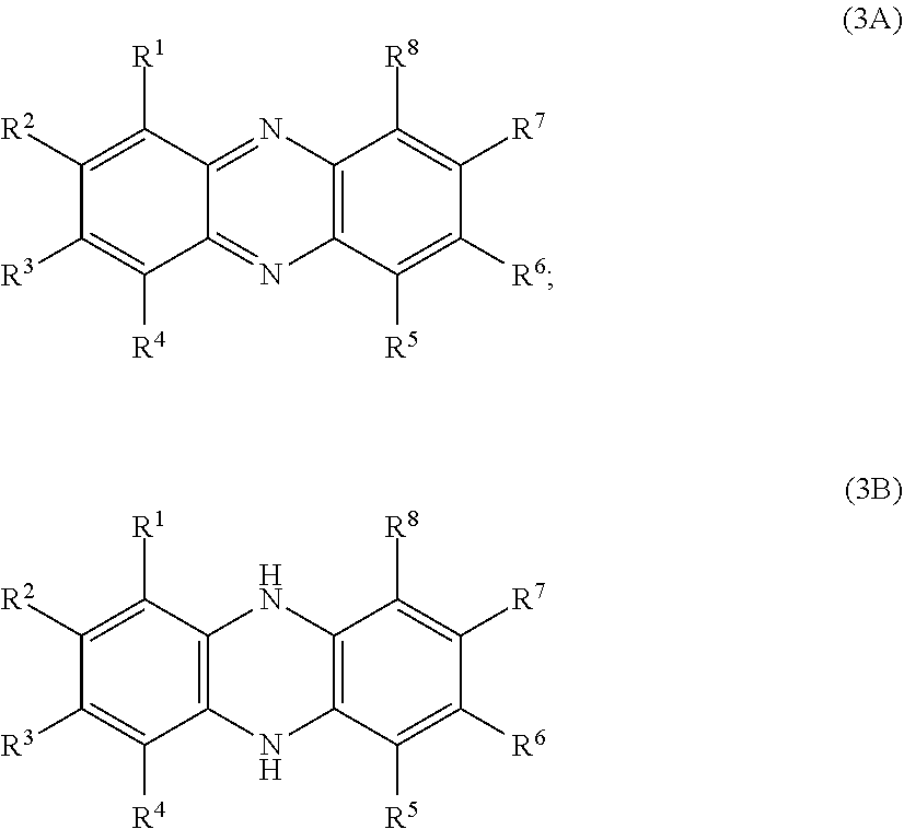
C1([R2])=C([R1])C2=NC3=C(N=C2C([R4])=C1[R3])C([R5])=C([R6])C([R7])=C3[R8].C1([R2])=C([R1])C2=C(C([R4])=C1[R3])NC1=C(N2)C([R8])=C([R7])C([R6])=C1[R5]
